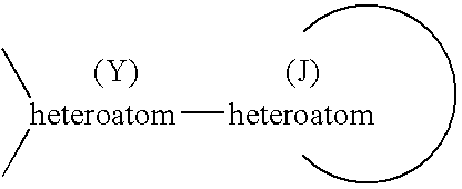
C[heteroatom](C)[heteroatom].[(Y)]
